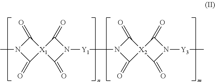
C1(=O)N(C)C(=O)[X1]12C(=O)N([Y1]N1C(=O)[X2]3(C1=O)C(=O)N([Y3]C)C3=O)C2=O
